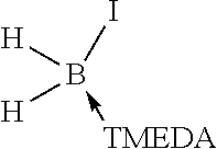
[H]B([H])(I)-[TMEDA]
